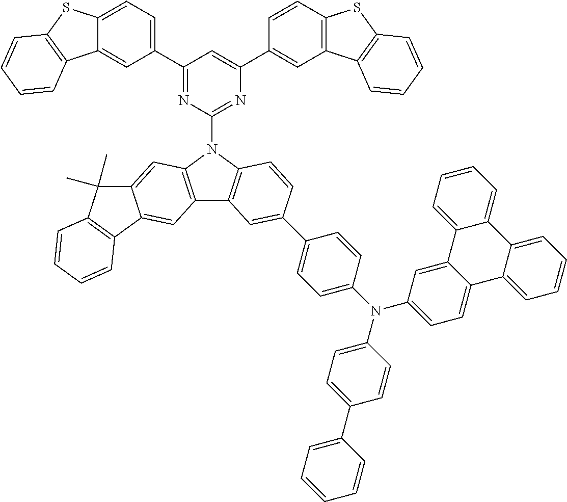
C1(C2=CC=C3C(=C2)C2=C(S3)C=CC=C2)=NC(N2C3=C(C4=C2C=C2C(=C4)C4=C(C2(C)C)C=CC=C4)C=C(C2=CC=C(N(C4=CC=C(C5=CC=CC=C5)C=C4)C4=CC=C5C(=C4)C4=CC=CC=C4C4=CC=CC=C54)C=C2)C=C3)=NC(C2=CC3=C(C=C2)SC2=C3C=CC=C2)=C1
